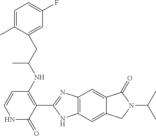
C1(=O)NC=CC(NC(CC2=CC(F)=CC=C2C)C)=C1C1=NC2=C(N1)C=C1C(=C2)C(=O)N(C(C)C)C1
